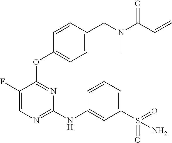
N(C1=NC=C(F)C(OC2=CC=C(CN(C(C=C)=O)C)C=C2)=N1)C1=CC(S(N)(=O)=O)=CC=C1
